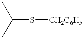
C(S[CH2C6H5])(C)C
